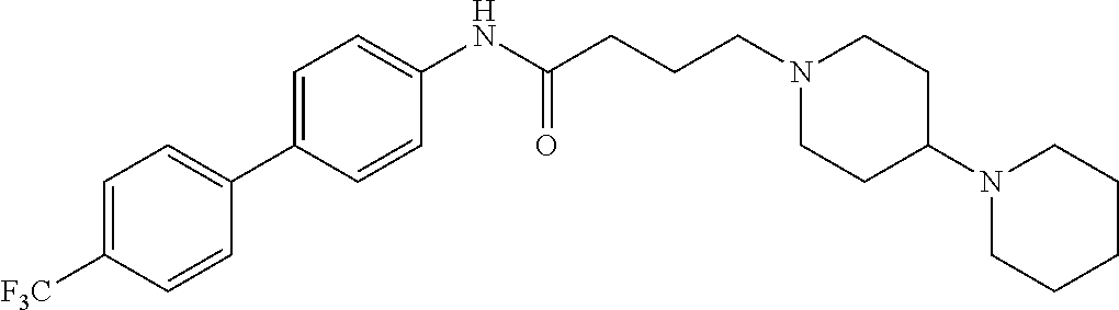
C1=C([F3C])C=CC(C2=CC=C(NC(CCCN3CCC(N4CCCCC4)CC3)=O)C=C2)=C1
